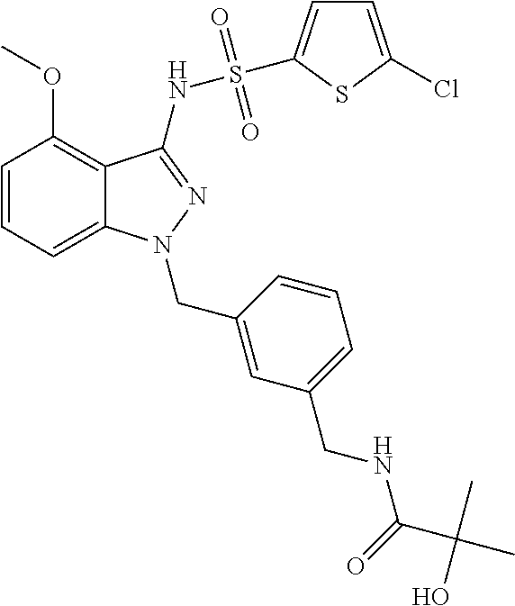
C1=CC=C2C(=C1OC)C(NS(=O)(=O)C1=CC=C(Cl)S1)=NN2CC1=CC(CNC(C(C)(C)O)=O)=CC=C1
